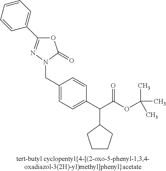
N1(CC2=CC=C(C(C(OC(C)(C)C)=O)C3CCCC3)C=C2)C(=O)OC(C2=CC=CC=C2)=N1
